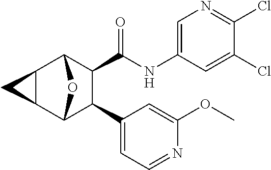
C12C3C(C4=CC=NC(OC)=C4)C(C(NC4=CN=C(Cl)C(Cl)=C4)=O)C(C1C2)O3
